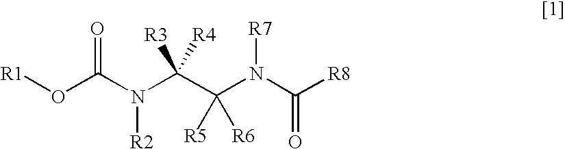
[R8]C(N(C(C(N(C(O[R1])=O)[R2])([R3])[R4])([R5])[R6])[R7])=O
